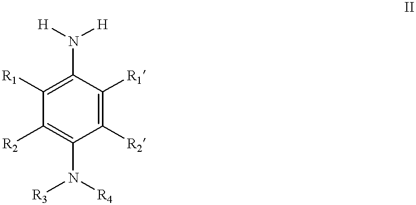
C1([R2])=C([R1])C(N([H])[H])=C([R1])C([R2])=C1N([R3])[R4]
